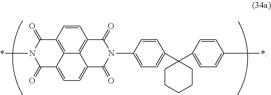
C1=CC2=C3C4=C1C(=O)N(C1=CC=C(C5(C6=CC=C(*)C=C6)CCCCC5)C=C1)C(=O)C4=CC=C3C(=O)N(*)C2=O
